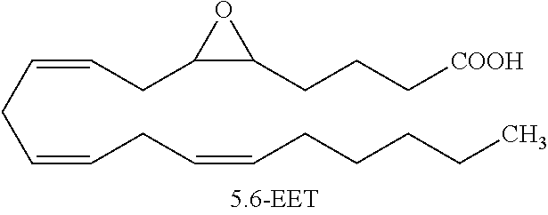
C(C=CCCCCC)C=CCC=CCC1C(CCC[COOH])O1
